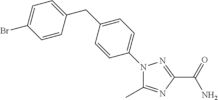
N1(C2=CC=C(CC3=CC=C(Br)C=C3)C=C2)C(C)=NC(C(=O)N)=N1
